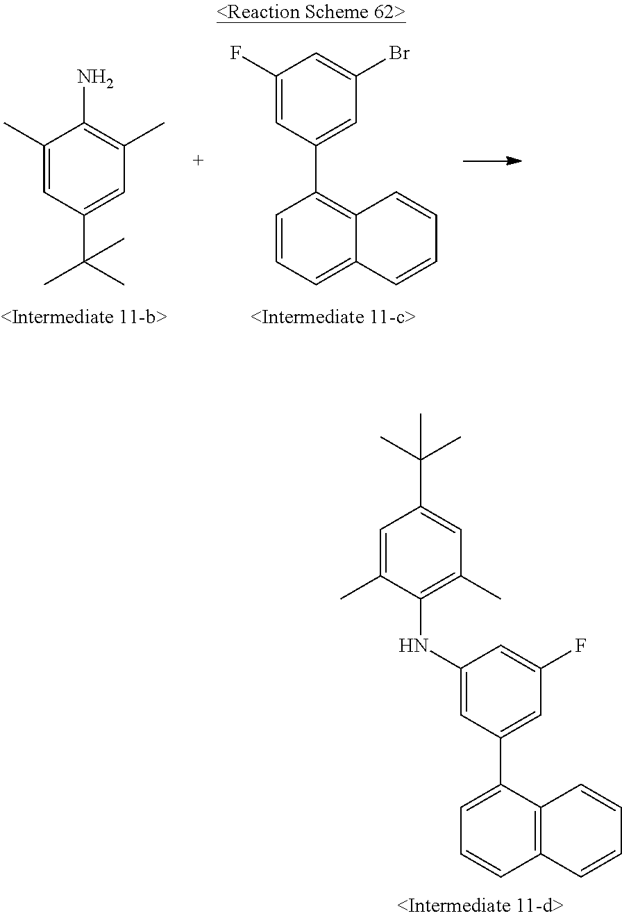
C1=CC=C2C(=C1C1=CC(Br)=CC(F)=C1)C=CC=C2.C1(C)=CC(C(C)(C)C)=CC(C)=C1N.C1=C(C2=CC(F)=CC(NC3=C(C)C=C(C(C)(C)C)C=C3C)=C2)C2=C(C=C1)C=CC=C2
